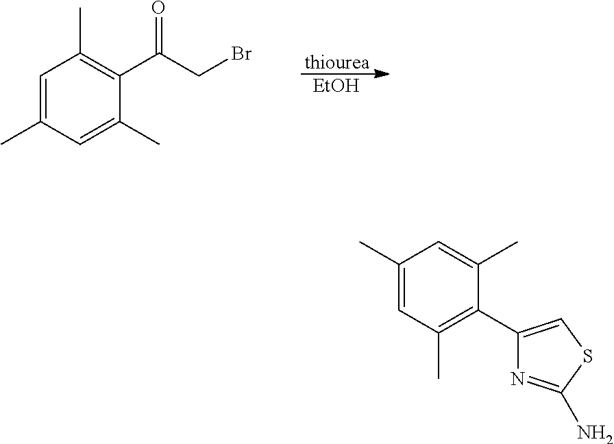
C1=C(C)C=C(C)C(C(CBr)=O)=C1C.[thiourea].[EtOH].C1(C)=CC(C)=C(C2=CSC(N)=N2)C(C)=C1
